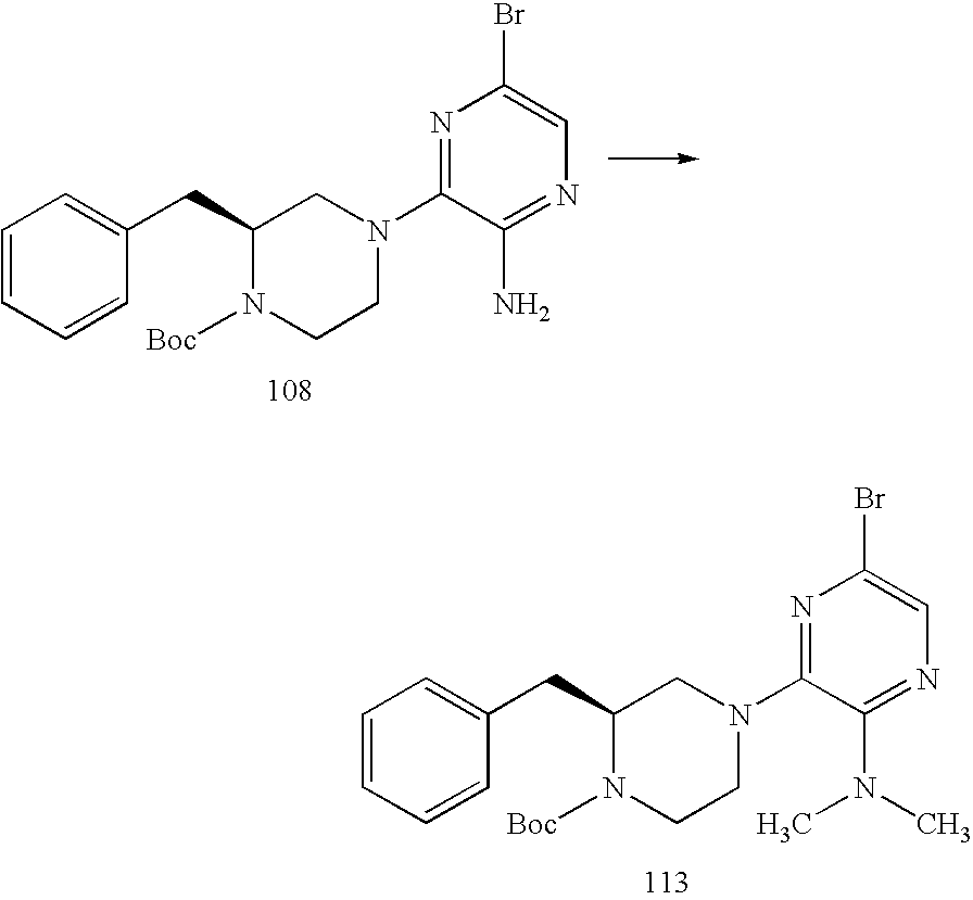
C1=CC=CC(CC2N([Boc])CCN(C3=NC(Br)=CN=C3N)C2)=C1.C1=CC=CC(CC2N([Boc])CCN(C3=NC(Br)=CN=C3N(C)C)C2)=C1
